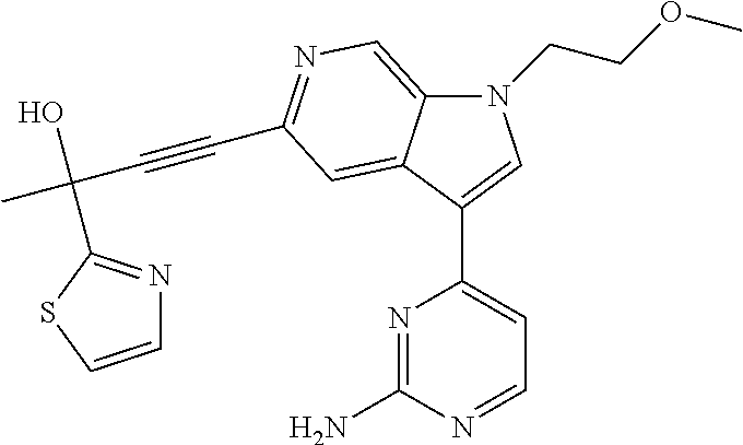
N1(CCOC)C2=CN=C(C#CC(O)(C)C3=NC=CS3)C=C2C(C2=CC=NC(N)=N2)=C1
